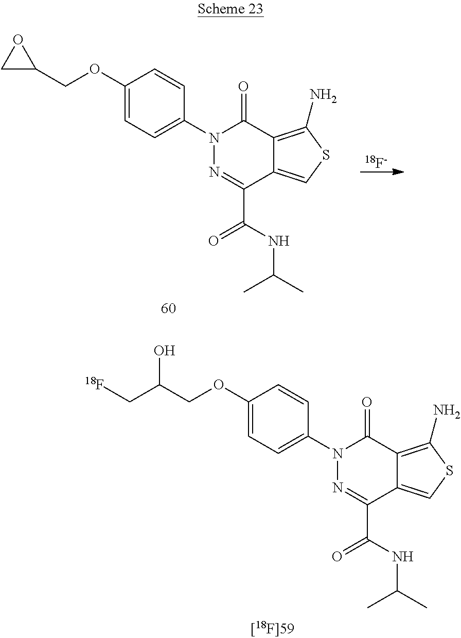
C1(OCC2OC2)=CC=C(N2N=C(C(NC(C)C)=O)C3=CSC(N)=C3C2=O)C=C1.[18F-].C1(OCC(C[18F])O)=CC=C(N2N=C(C(NC(C)C)=O)C3=CSC(N)=C3C2=O)C=C1
